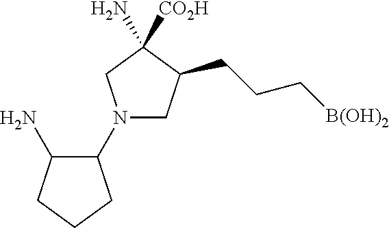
C1C(CCC[B(OH)2])C([CO2H])(N)CN1C1C(N)CCC1
